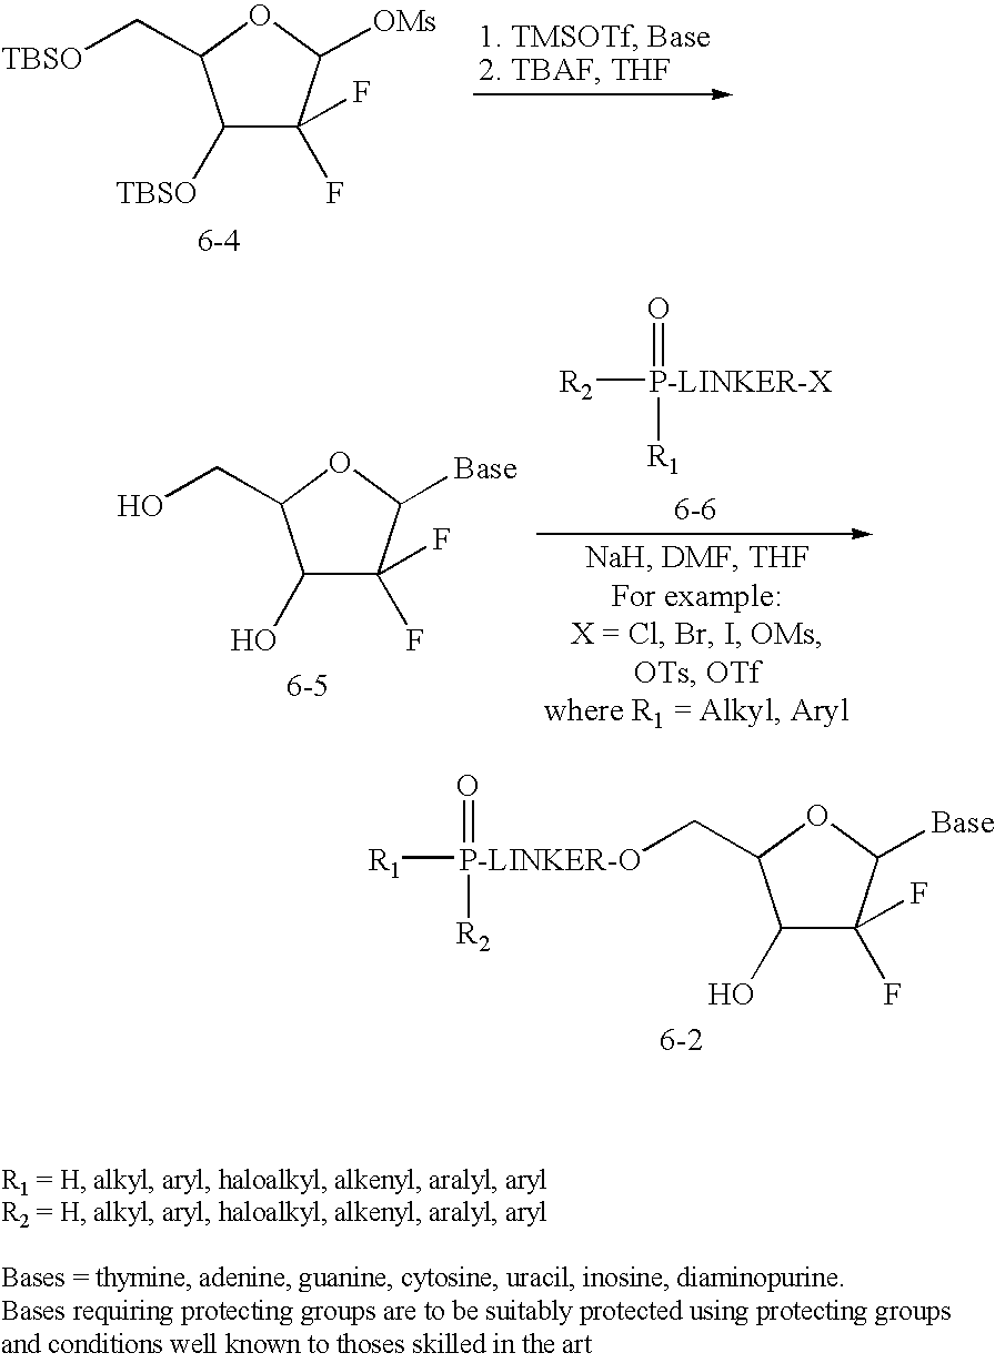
C1([TBSO])C(F)(F)C([OMs])OC1C[TBSO].[R2][P-LINKER-X](=O)[R1].C1(O)C(F)(F)C([Base])OC1CO.C1(O)C(F)(F)C([Base])OC1C[P-LINKER-O]([R1])(=O)[R2]
